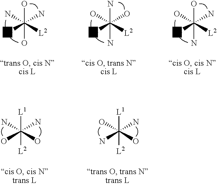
OC(O)(N)([L1])(N)[L2].NC(N)(O)([L1])(O)[L2].OC(N)(O)([L1])(N)[L2].[L1]C([L2])(N)(O)(N)O.[L1]C([L2])(O)(N)(N)O
